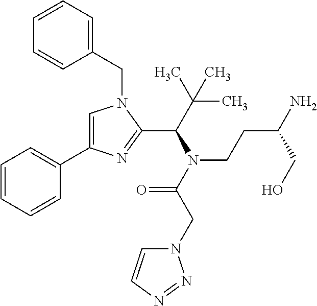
C1=C(C2=CC=CC=C2)N=C(C(C(C)(C)C)N(C(CN2C=CN=N2)=O)CCC(N)CO)N1CC1=CC=CC=C1
